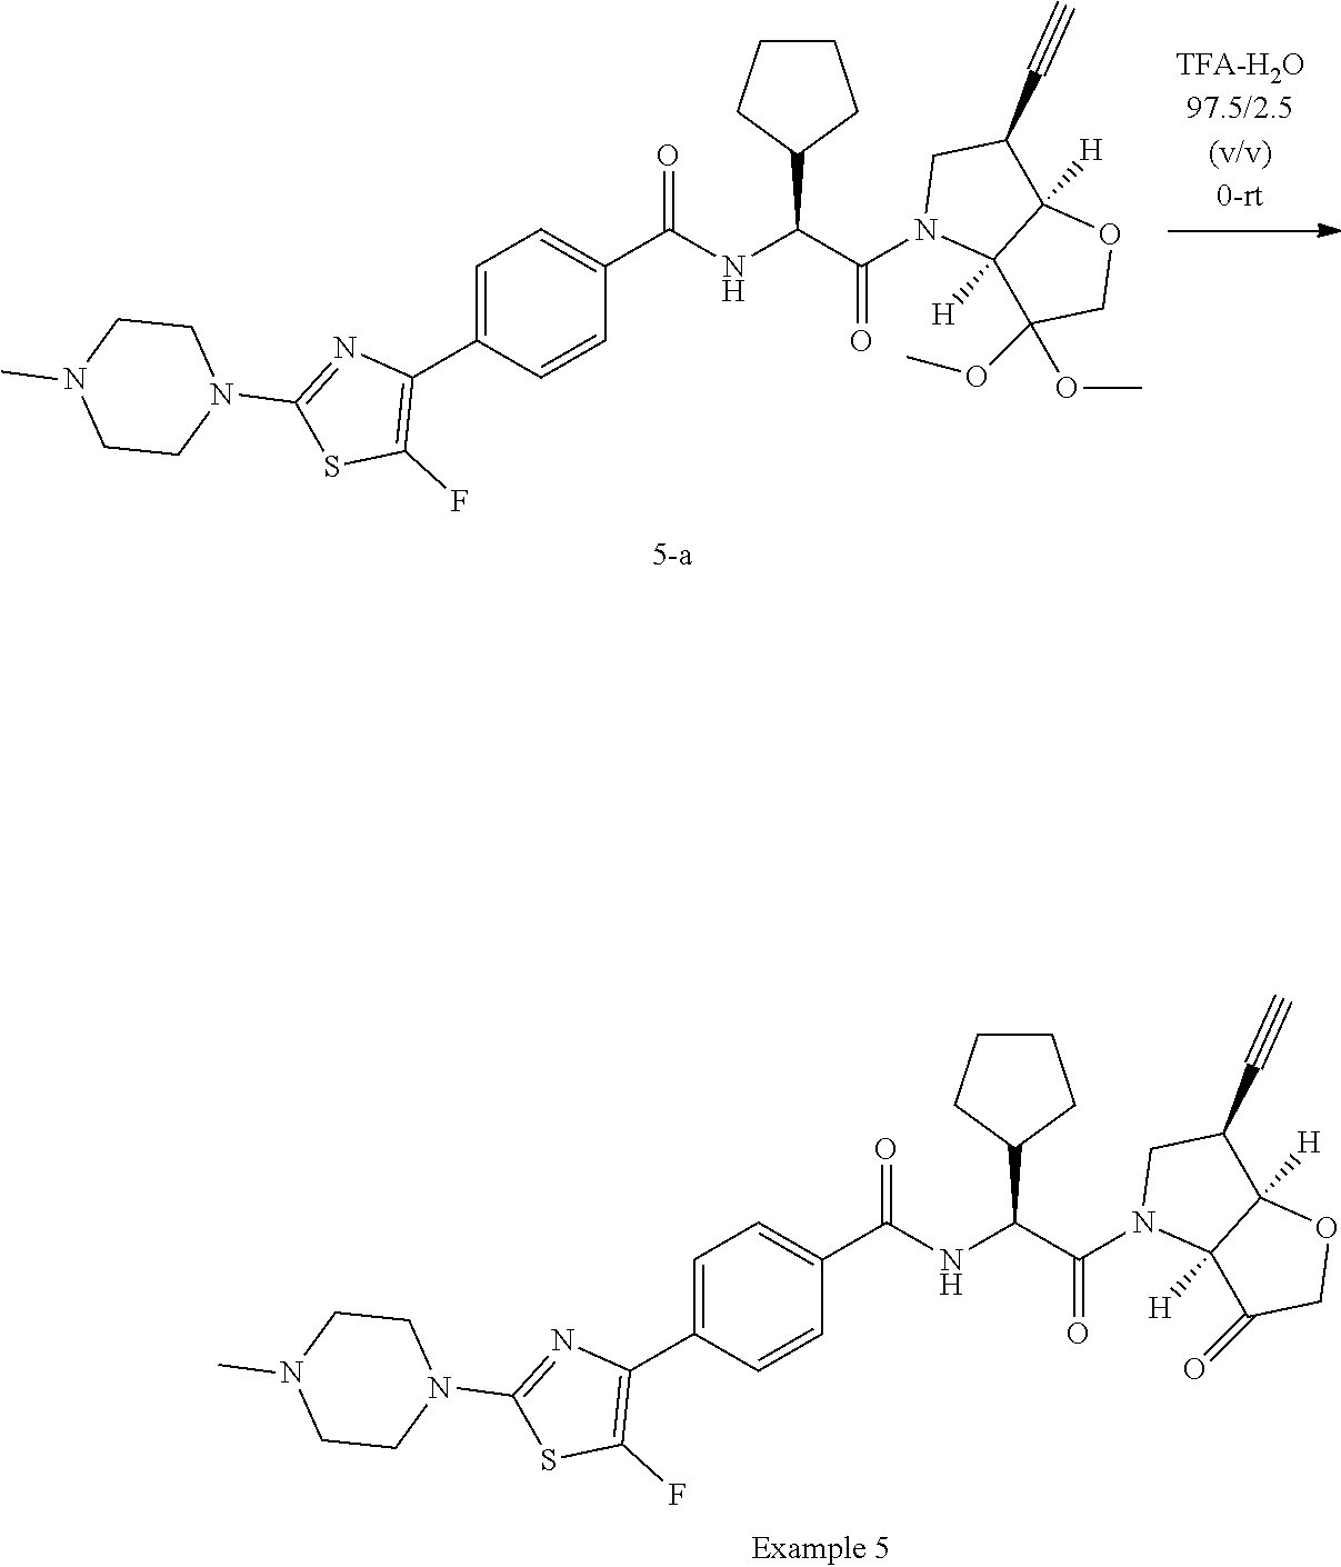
C1=C(C2=C(F)SC(N3CCN(C)CC3)=N2)C=CC(C(NC(C(=O)N2C3([H])C([H])(C(C#C)C2)OCC3(OC)OC)C2CCCC2)=O)=C1.C1=C(C2=C(F)SC(N3CCN(C)CC3)=N2)C=CC(C(NC(C(=O)N2C3([H])C([H])(C(C#C)C2)OCC3=O)C2CCCC2)=O)=C1
